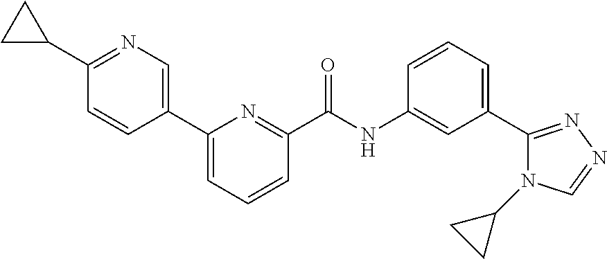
C1(C2CC2)=NC=C(C2=CC=CC(C(NC3=CC(C4=NN=CN4C4CC4)=CC=C3)=O)=N2)C=C1
